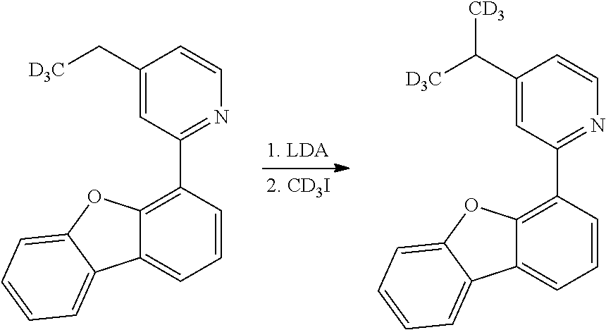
C1=CC(C2=NC=CC(C[D3C])=C2)=C2C(=C1)C1=CC=CC=C1O2.C1=CC(C2=NC=CC(C([D3C])[CD3])=C2)=C2C(=C1)C1=CC=CC=C1O2
